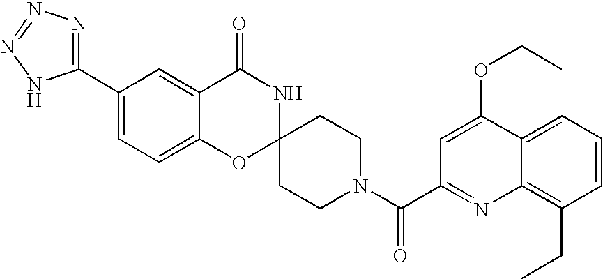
C1(C2=NN=NN2)=CC=C2C(=C1)C(=O)NC1(O2)CCN(C(=O)C2=NC3=C(CC)C=CC=C3C(OCC)=C2)CC1
